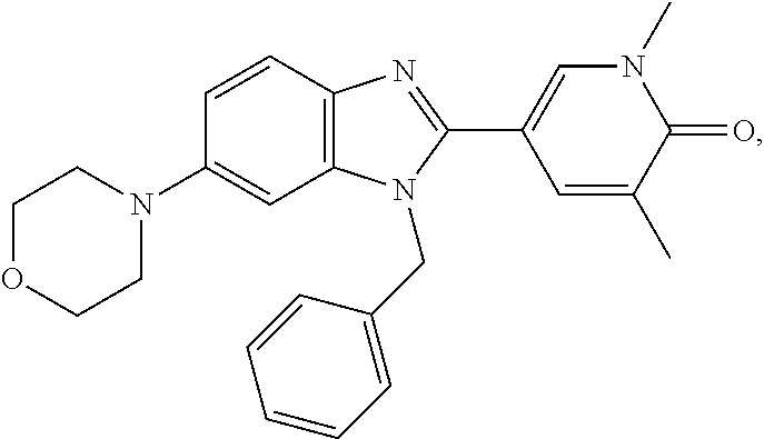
C1OCCN(C2=CC3=C(C=C2)N=C(C2=CN(C)C(=O)C(C)=C2)N3CC2=CC=CC=C2)C1
